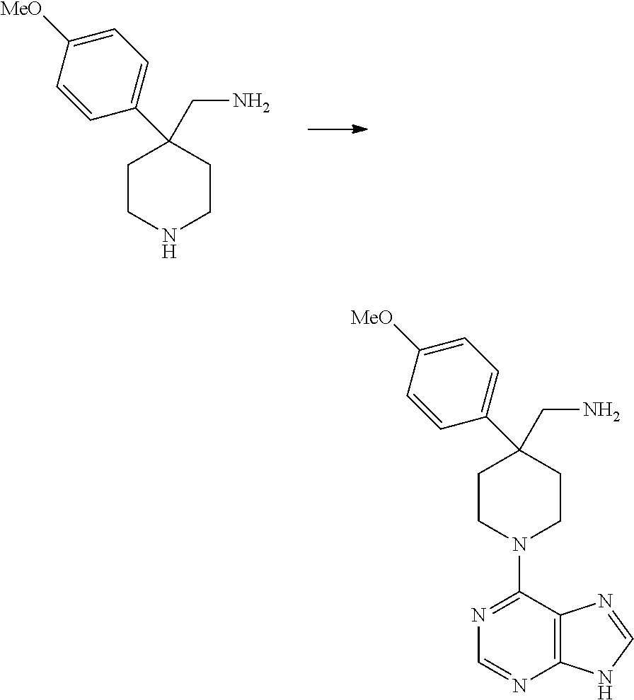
C1CNCCC1(C1=CC=C([MeO])C=C1)CN.C1CN(C2=NC=NC3=C2N=CN3)CCC1(C1=CC=C([MeO])C=C1)CN
